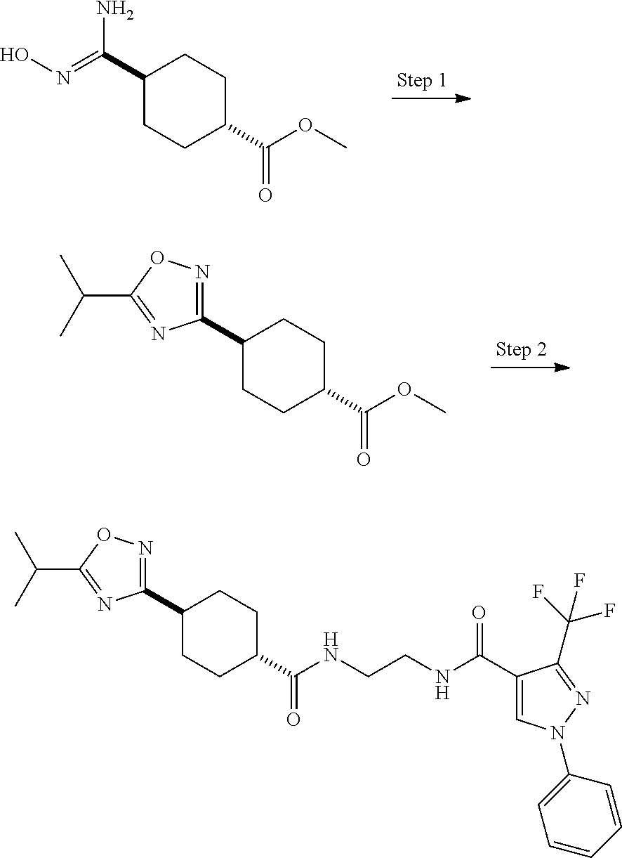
C1(C(OC)=O)CCC(C2=NOC(C(C)C)=N2)CC1.C1(C(OC)=O)CCC(C(N)=NO)CC1.C1(C(NCCNC(C2=CN(C3=CC=CC=C3)N=C2C(F)(F)F)=O)=O)CCC(C2=NOC(C(C)C)=N2)CC1
